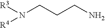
[R3]N(CCCN)[R4]
